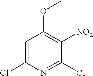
C1=C(Cl)N=C(Cl)C([NO2])=C1OC
